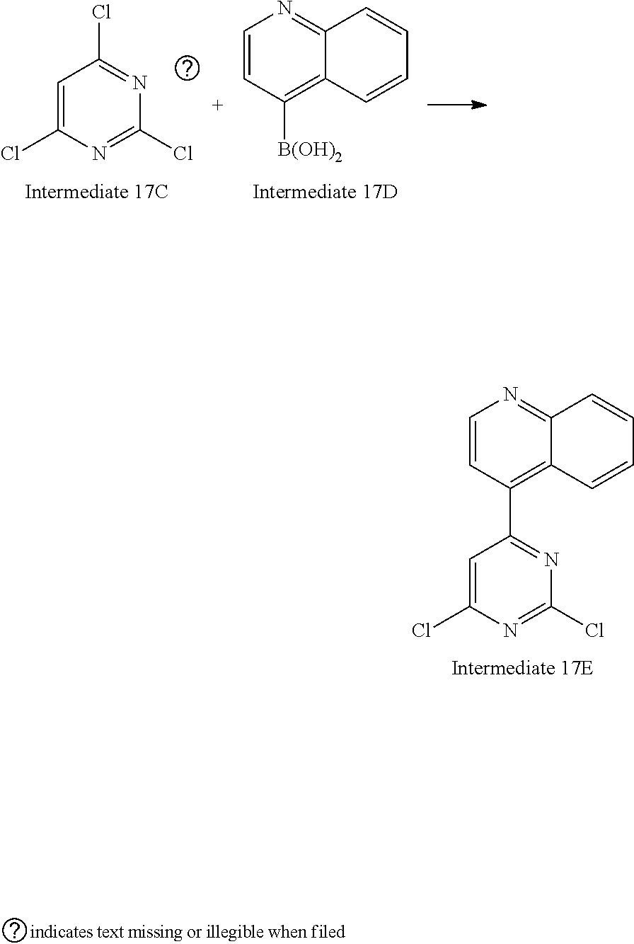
C1=CC(C2=NC(Cl)=NC(Cl)=C2)=C2C(=N1)C=CC=C2.C1=C(Cl)N=C(Cl)N=C1Cl.C1=CC([B(OH)2])=C2C(=N1)C=CC=C2
